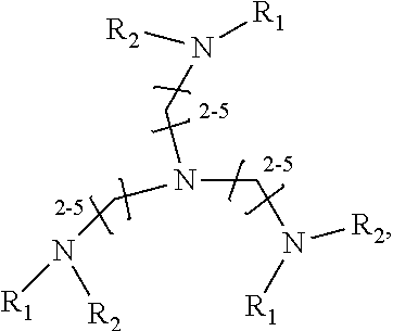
[R2]N([R1])CN(CN([R2])[R1])CN([R1])[R2]
